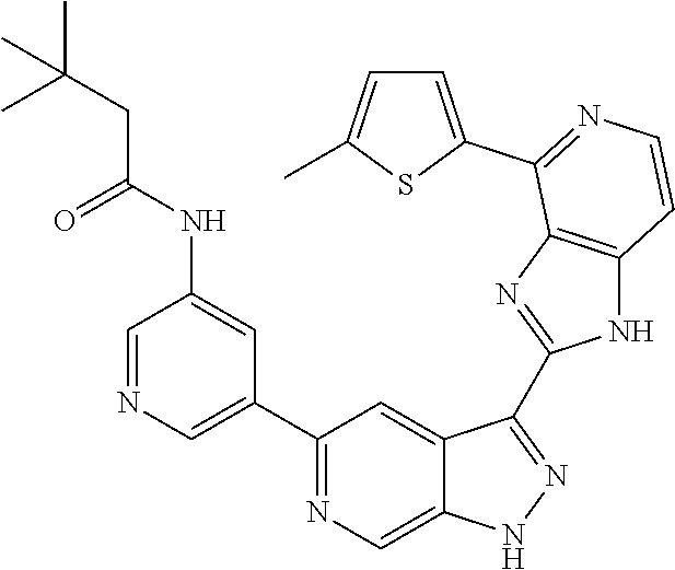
C1=NC=C(C2=NC=C3C(=C2)C(C2=NC4=C(N2)C=CN=C4C2=CC=C(C)S2)=NN3)C=C1NC(=O)CC(C)(C)C
